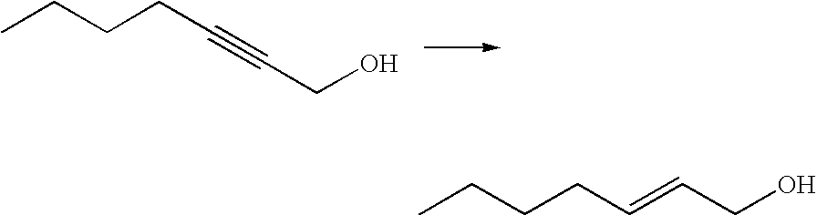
CCCCC#CCO.CCCCC=CCO
